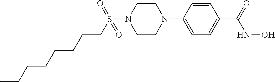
C1CN(C2=CC=C(C(=O)NO)C=C2)CCN1S(CCCCCCCC)(=O)=O
